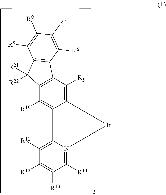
C1([R11])=C2N(=C([R14])C([R13])=C1[R12])CC[Ir]CCC1=C([R5])C3=C(C([R10])=C1C2)C([R21])([R22])C1=C3C([R6])=C([R7])C([R8])=C1[R9]
